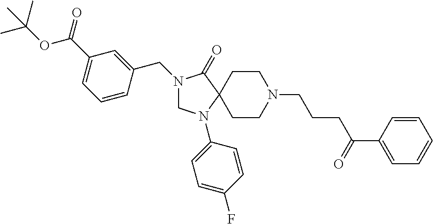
C1N(C2=CC=C(F)C=C2)C2(C(=O)N1CC1=CC(C(=O)OC(C)(C)C)=CC=C1)CCN(CCCC(C1=CC=CC=C1)=O)CC2
